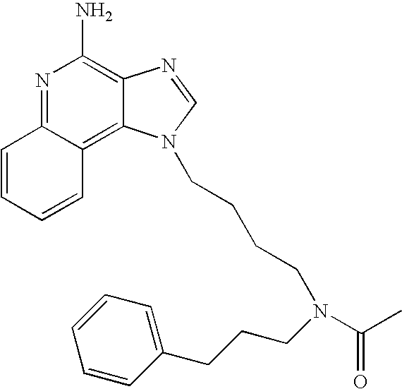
N1=C2C(=C3C(=C1N)N=CN3CCCCN(C(C)=O)CCCC1=CC=CC=C1)C=CC=C2
